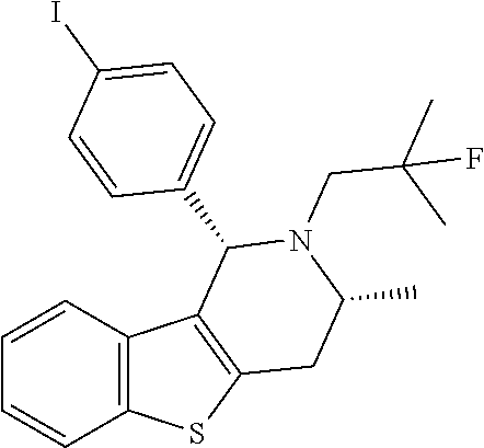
C12=C(SC3=C1C(C1=CC=C(I)C=C1)N(CC(C)(C)F)C(C)C3)C=CC=C2
